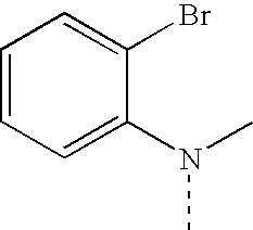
C1=CC=C(N(C)C)C(Br)=C1
